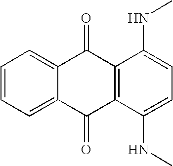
C1=CC=C2C(=C1)C(=O)C1=C(C2=O)C(NC)=CC=C1NC
